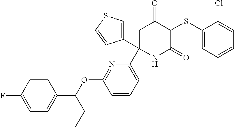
C1(SC2C(=O)CC(C3=CC=CC(OC(C4=CC=C(F)C=C4)CC)=N3)(C3=CSC=C3)NC2=O)=CC=CC=C1Cl
